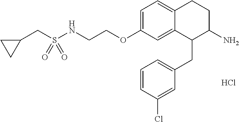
C1=C(OCCNS(=O)(CC2CC2)=O)C=C2C(=C1)CCC(N)C2CC1=CC=CC(Cl)=C1.Cl
